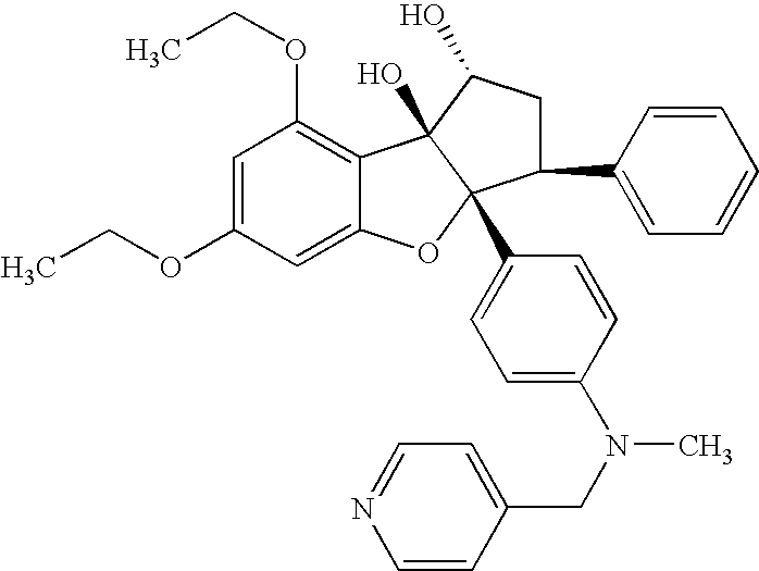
C1=C(OCC)C=C2C(=C1OCC)C1(O)C(C3=CC=C(N(CC4=CC=NC=C4)C)C=C3)(O2)C(C2=CC=CC=C2)CC1O
